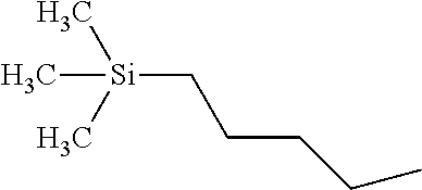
CCCCC[Si](C)(C)C
